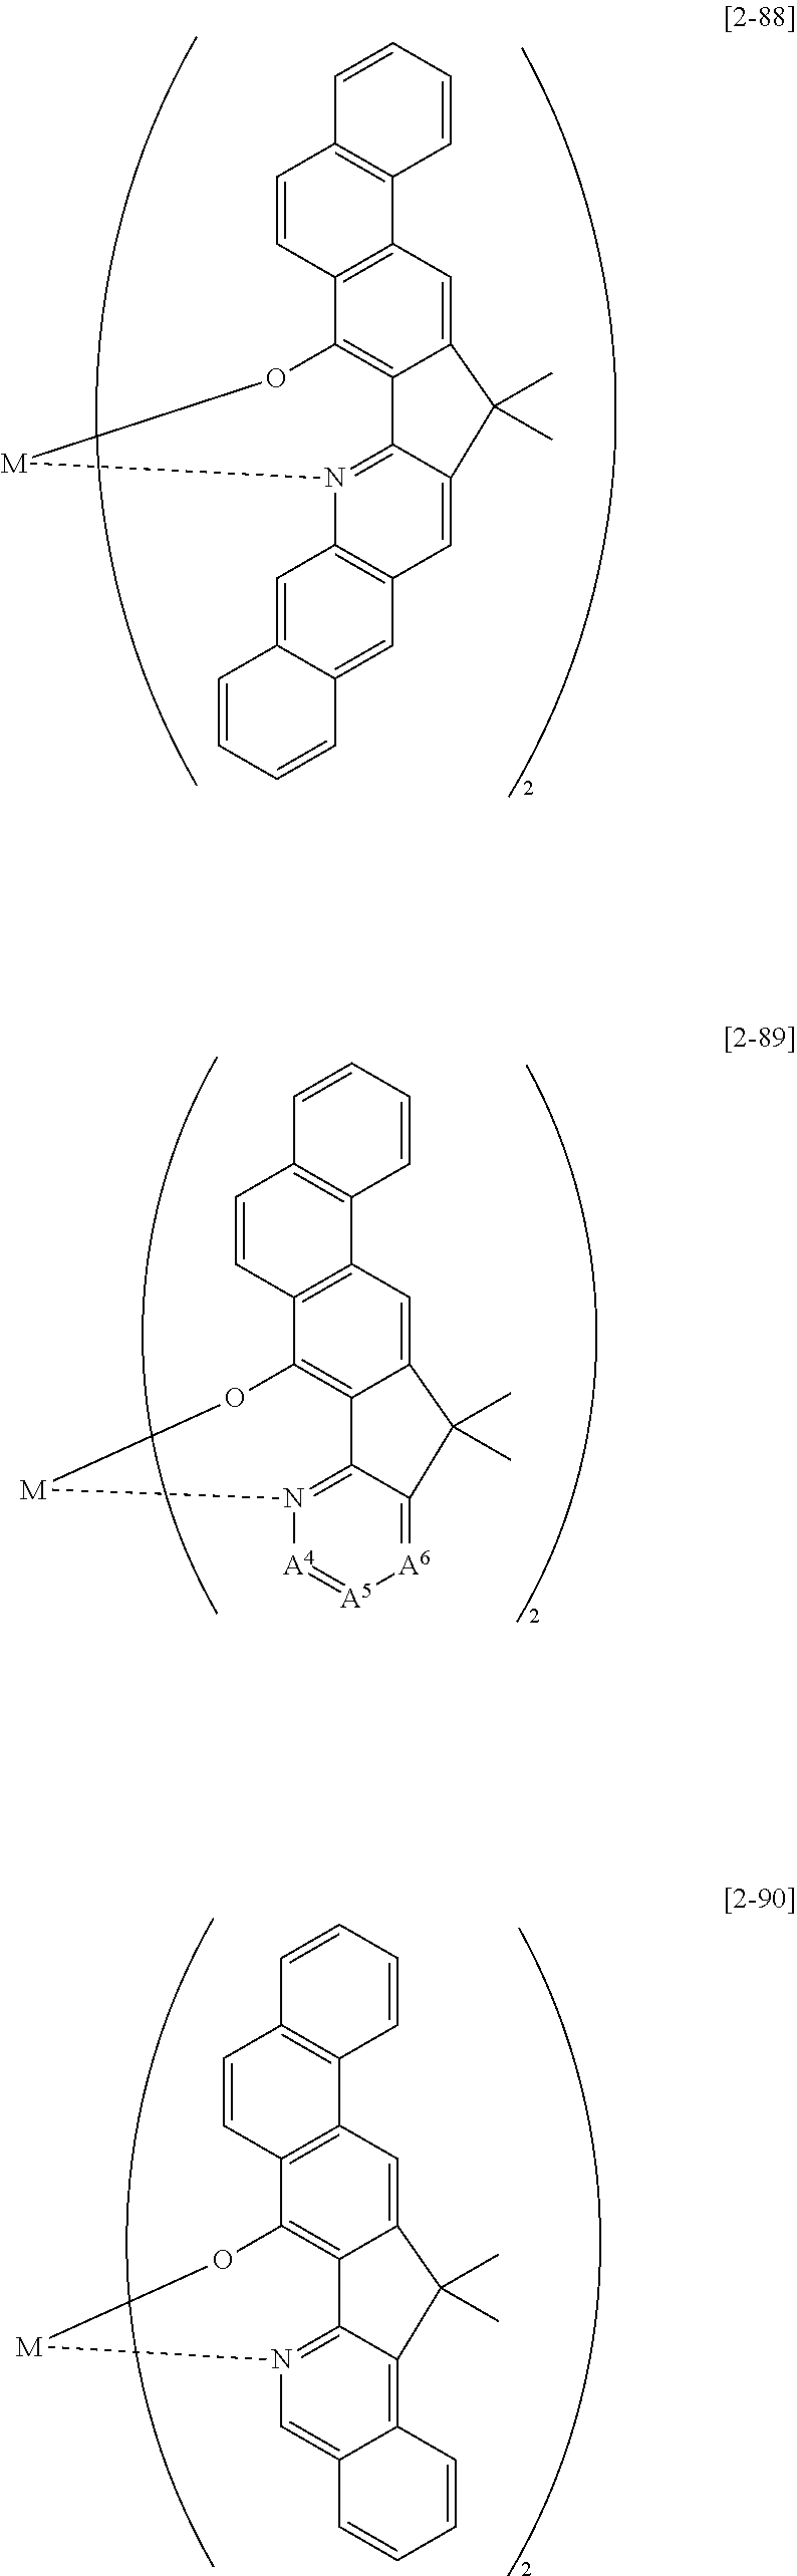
C12=CC3=C(C4=C1C1=N(C5=C(C=C1C2(C)C)C=C1C(=C5)C=CC=C1)[M]O4)C=CC1=C3C=CC=C1.C12=CC3=C(C4=C1C1=N([A4]=[A5][A6]=C1C2(C)C)[M]O4)C=CC1=C3C=CC=C1.C12=CC3=C(C4=C1C1=N(C=C5C(=C1C2(C)C)C=CC=C5)[M]O4)C=CC1=C3C=CC=C1
